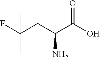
FC(CC(C(O)=O)N)(C)C
